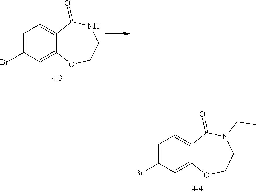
C1=C(Br)C=C2C(=C1)C(=O)NCCO2.C1=C(Br)C=C2C(=C1)C(=O)N(CC)CCO2
